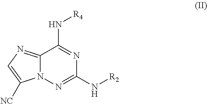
C12=NC=C([NC])N1N=C(N[R2])N=C2N[R4]
